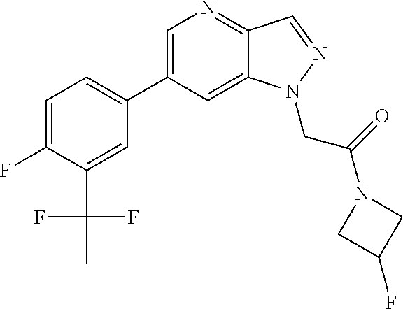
C1(C2=CC=C(F)C(C(F)(F)C)=C2)=CN=C2C(=C1)N(CC(=O)N1CC(F)C1)N=C2
